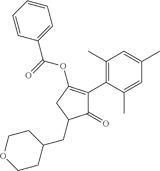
C1(=O)C(C2=C(C)C=C(C)C=C2C)=C(OC(=O)C2=CC=CC=C2)CC1CC1CCOCC1
